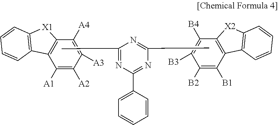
C1(C)=NC(C2=CC=CC=C2)=NC(C)=N1.C1([A1])=C([A2])C([A3])=C([A4])C2=C1C1=C([X1]2)C=CC=C1.C1([B1])=C([B2])C([B3])=C([B4])C2=C1C1=C([X2]2)C=CC=C1
